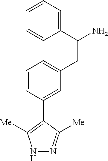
C1=CC(C2=C([Me])NN=C2[Me])=CC(CC(C2=CC=CC=C2)N)=C1
